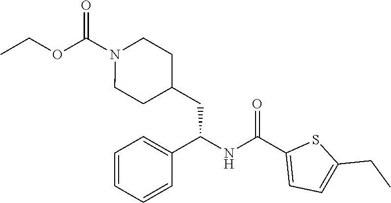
O(C(N1CCC(CC(NC(C2=CC=C(CC)S2)=O)C2=CC=CC=C2)CC1)=O)CC
